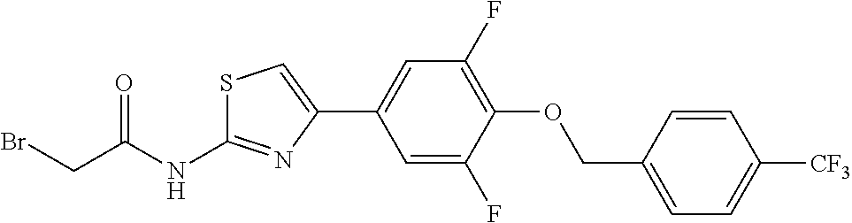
C1=C(F)C(OCC2=CC=C([CF3])C=C2)=C(F)C=C1C1=CSC(NC(CBr)=O)=N1
